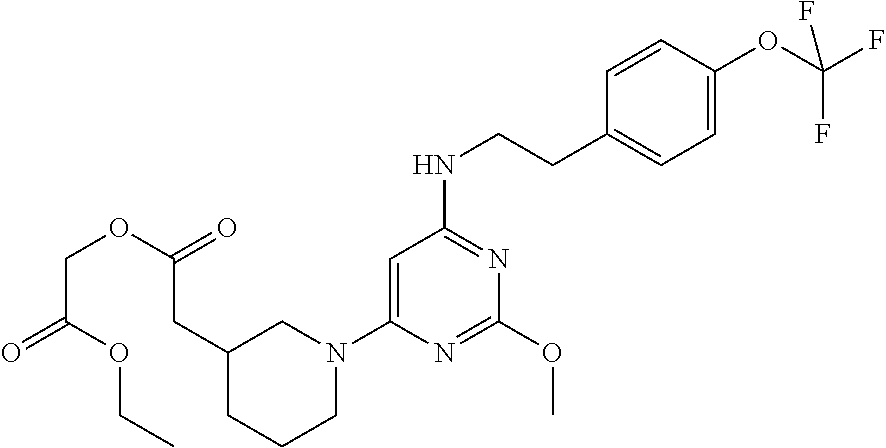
O(C(=O)CC1CCCN(C2=CC(NCCC3=CC=C(OC(F)(F)F)C=C3)=NC(OC)=N2)C1)CC(OCC)=O
